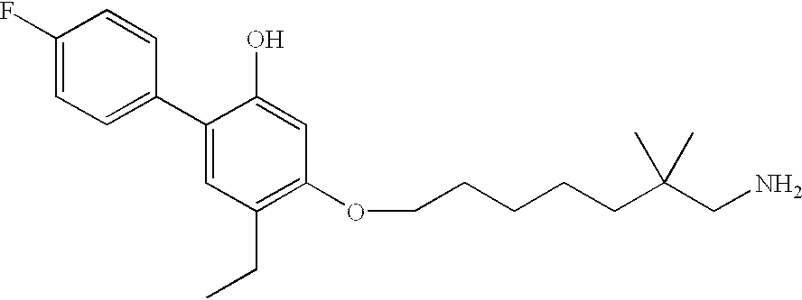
C(C(CCCCCOC1=C(CC)C=C(C2=CC=C(F)C=C2)C(O)=C1)(C)C)N
